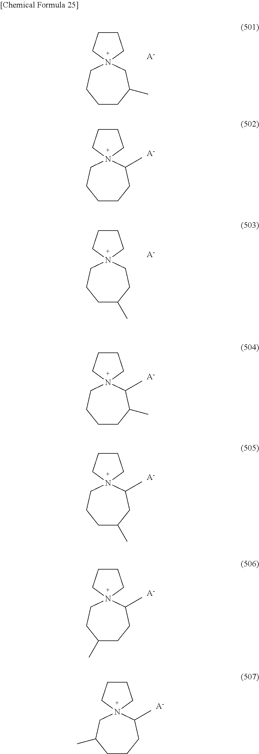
C1CCN2(C1)CCCCC(C)C2.[A-].C1CCN2(C1)CCCCCC2C.[A-].C1CCN2(C1)CCCC(C)CC2.[A-].C1CCN2(C1)CCCCC(C)C2C.[A-].C1CCN2(C1)CCCC(C)CC2C.[A-].C1CCN2(C1)CCC(C)CCC2C.[A-].C1CCN2(C1)CC(C)CCCC2C.[A-]
